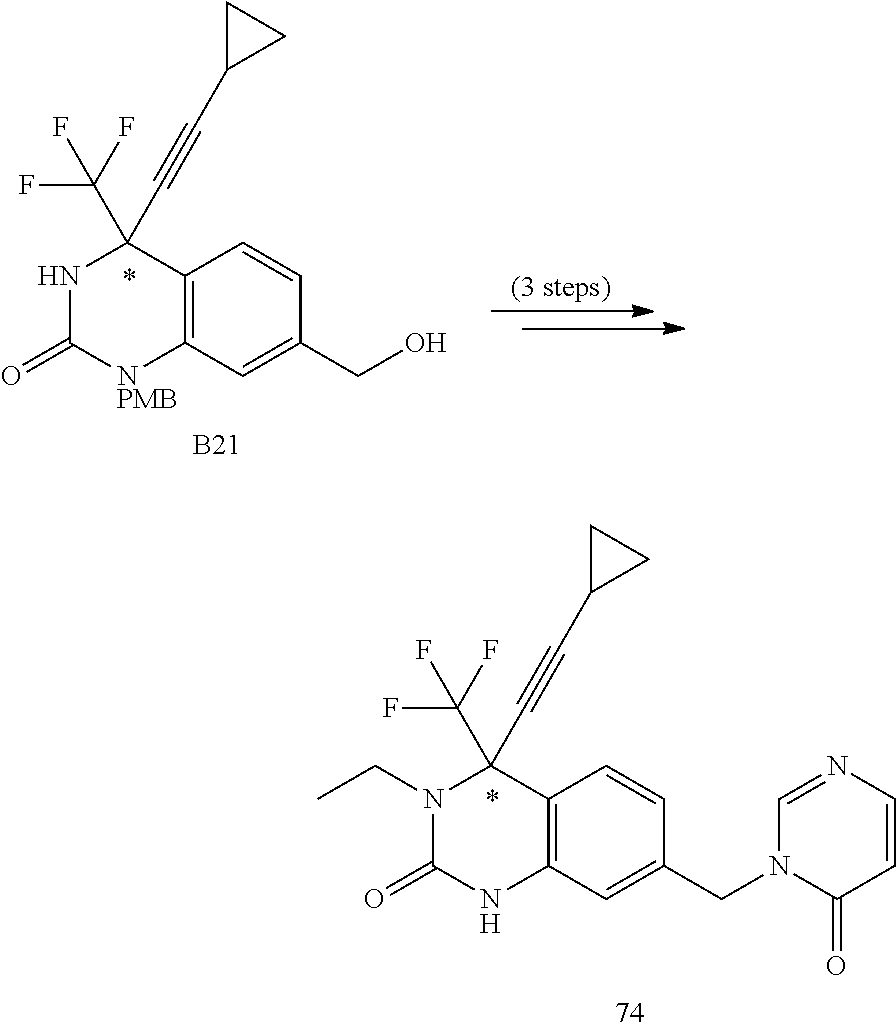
O=C1NC(C#CC2CC2)(C(F)(F)F)C2=C([NPMB]1)C=C(CO)C=C2.[B21].C1=NC=CC(=O)N1CC1=CC2=C(C(C#CC3CC3)(C(F)(F)F)N(CC)C(=O)N2)C=C1
